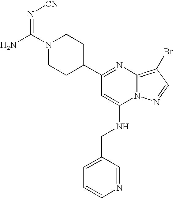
C1(C2=NC3=C(Br)C=NN3C(NCC3=CC=CN=C3)=C2)CCN(C(=N[CN])N)CC1
